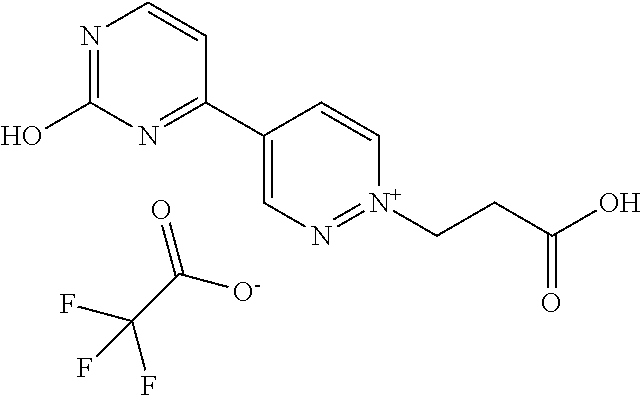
N1=C(O)N=C(C2=CN=[N+](CCC(O)=O)C=C2)C=C1.O=C([O-])C(F)(F)F
